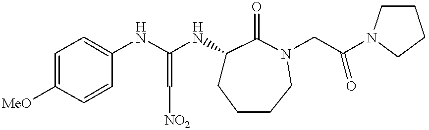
C1=C([MeO])C=CC(NC(NC2CCCCN(CC(N3CCCC3)=O)C2=O)=C[NO2])=C1
